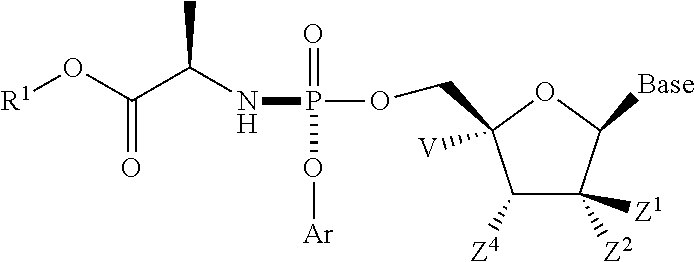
[R1]OC(C(NP(OCC1([V])C([Z4])C([Z2])([Z1])C([Base])O1)(=O)O[Ar])C)=O
